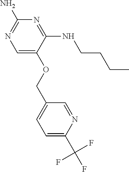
C1=C(OCC2=CC=C(C(F)(F)F)N=C2)C(NCCCC)=NC(N)=N1
